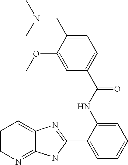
C12=NC=CC=C1N=C(C1=CC=CC=C1NC(=O)C1=CC=C(CN(C)C)C(OC)=C1)N2
